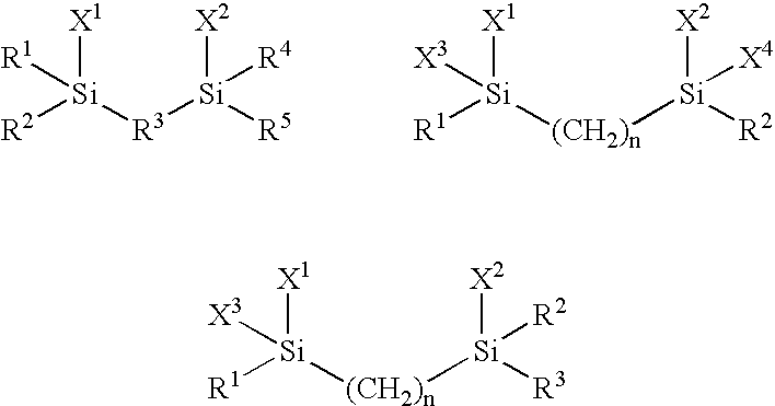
[R2][Si]([R3][Si]([R5])([X2])[R4])([X1])[R1].[R1][Si]([(CH2)n][Si]([R2])([X2])[X4])([X1])[X3].[R1][Si]([(CH2)n][Si]([R3])([X2])[R2])([X1])[X3]
